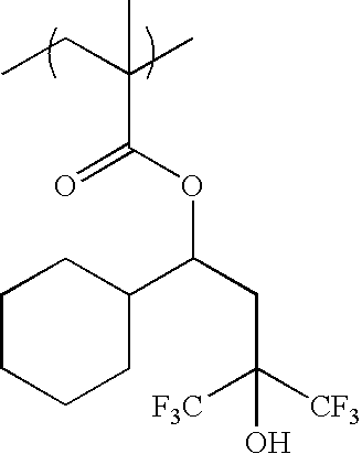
CCC(C)(C(OC(C1CCCCC1)CC([F3C])([CF3])O)=O)C
